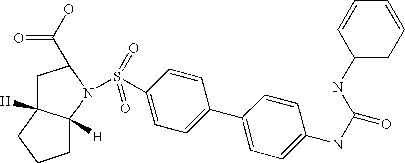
N1(S(C2=CC=C(C3=CC=C(NC(=O)NC4=CC=CC=C4)C=C3)C=C2)(=O)=O)C(C(O)=O)CC2([H])C1([H])CCC2
